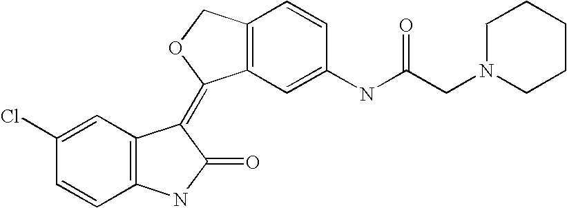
C12=C(C(=C3C4=C(C=CC(NC(CN5CCCCC5)=O)=C4)CO3)C(=O)N1)C=C(Cl)C=C2
